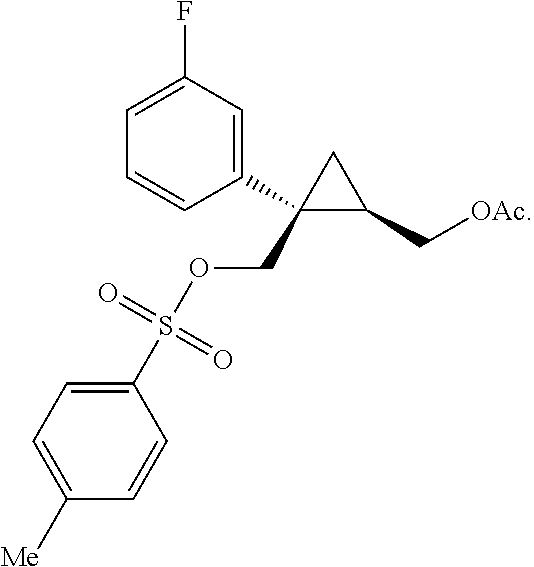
C1(C2(COS(C3=CC=C([Me])C=C3)(=O)=O)C(C[OAc])C2)=CC(F)=CC=C1
